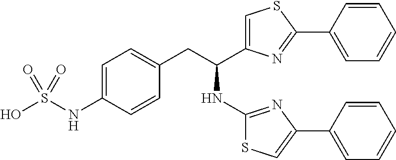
C1=C(NS(O)(=O)=O)C=CC(CC(NC2=NC(C3=CC=CC=C3)=CS2)C2=CSC(C3=CC=CC=C3)=N2)=C1
